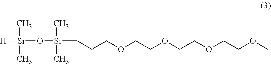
C(COCCOCCOCCOC)C[Si](O[Si]([H])(C)C)(C)C
